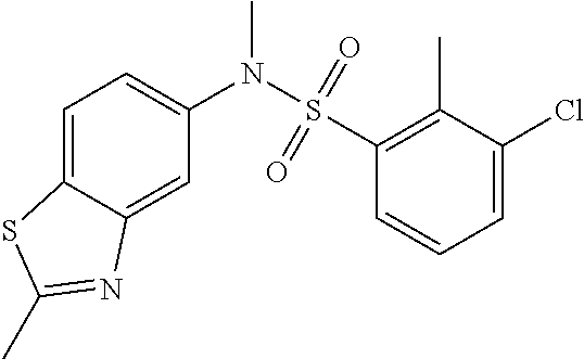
C1(N(S(=O)(=O)C2=C(C)C(Cl)=CC=C2)C)=CC=C2C(=C1)N=C(C)S2
